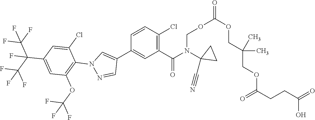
O(CN(C(=O)C1=C(Cl)C=CC(C2=CN(C3=C(OC(F)(F)F)C=C(C(C(F)(F)F)(C(F)(F)F)F)C=C3Cl)N=C2)=C1)C1(C#N)CC1)C(=O)OCC(COC(CCC(=O)O)=O)(C)C
